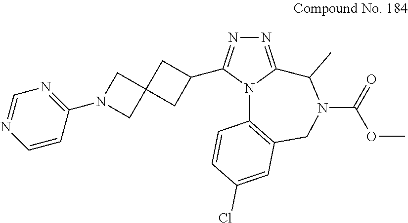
N1=C2N(C(C3CC4(C3)CN(C3=NC=NC=C3)C4)=N1)C1=C(CN(C(OC)=O)C2C)C=C(Cl)C=C1
